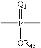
CP(C)([OR46])=[Q1]
